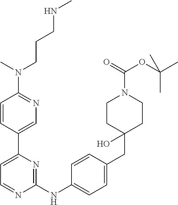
C1=CC(C2=CC=NC(NC3=CC=C(CC4(O)CCN(C(=O)OC(C)(C)C)CC4)C=C3)=N2)=CN=C1N(C)CCCNC
